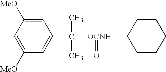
[MeO]C1=CC(C([OCNH](=O)C2CCCCC2)(C)C)=CC([MeO])=C1
